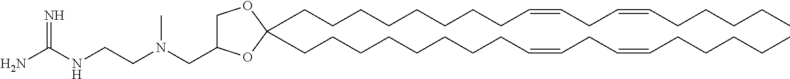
C(CCCCCCC=CCC=CCCCCC)CC1(CCCCCCCCC=CCC=CCCCCC)OCC(CN(CCNC(N)=N)C)O1
